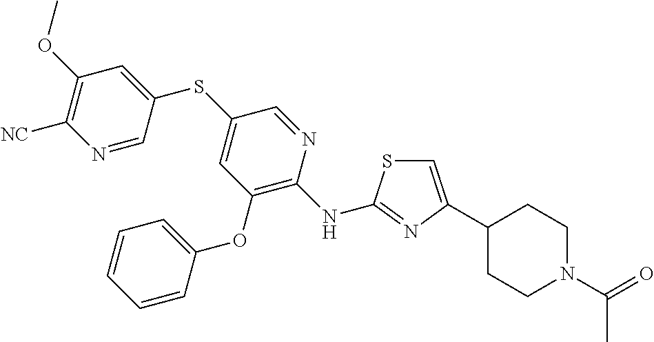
C1=C(C2CCN(C(=O)C)CC2)N=C(NC2=C(OC3=CC=CC=C3)C=C(SC3=CC(OC)=C([NC])N=C3)C=N2)S1
